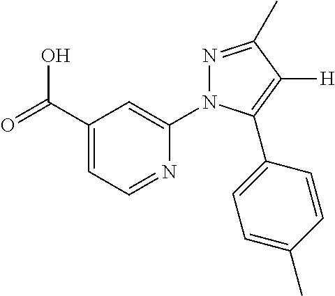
C1(C(=O)O)=CC=NC(N2N=C(C)C([H])=C2C2=CC=C(C)C=C2)=C1
